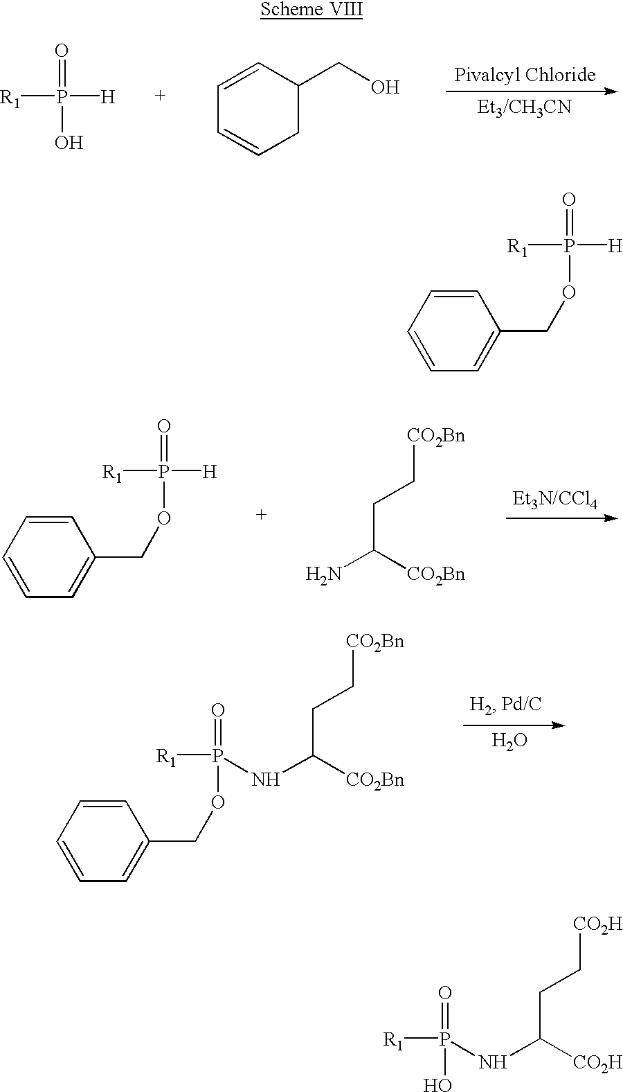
C1=C(COP(=O)([H])[R1])C=CC=C1.OP(=O)(NC([CO2H])CC[CO2H])[R1].[R1]P([H])(=O)O.C1=CCC(CO)C=C1.C1=C(COP(=O)([H])[R1])C=CC=C1.C(C(N)[CO2Bn])C[CO2Bn].C1=C(COP(=O)(NC([CO2Bn])CC[CO2Bn])[R1])C=CC=C1.O
